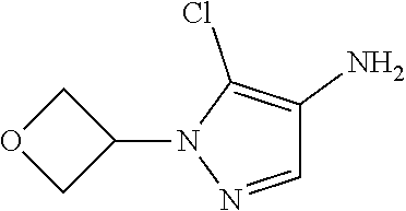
N1=CC(N)=C(Cl)N1C1COC1
